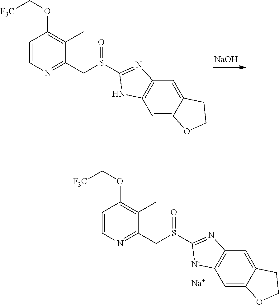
C1=CN=C(CS(C2=NC3=C(C=C4C(=C3)CCO4)N2)=O)C(C)=C1OC[F3C].[NaOH].C1=CN=C(CS(C2=NC3=C(C=C4C(=C3)CCO4)[N-]2)=O)C(C)=C1OC[F3C].[Na]
